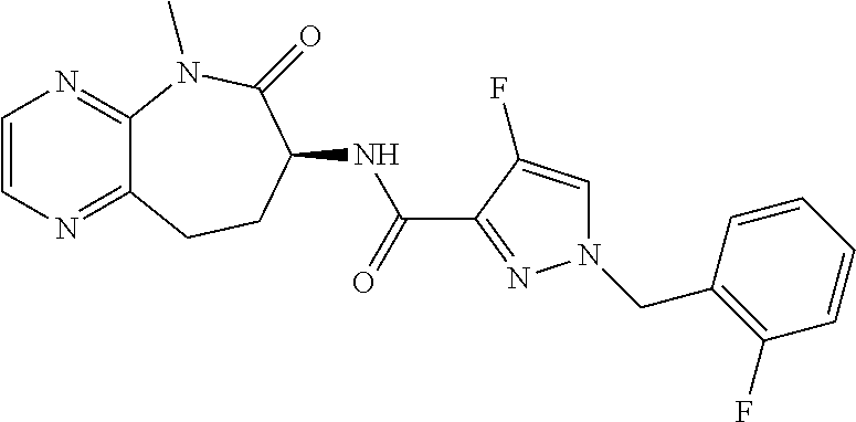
C1=CN=C2C(=N1)N(C)C(=O)C(NC(C1=NN(CC3=C(F)C=CC=C3)C=C1F)=O)CC2
